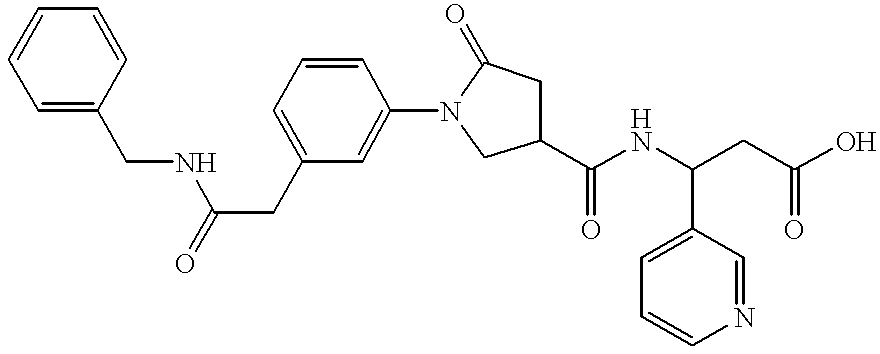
C(NC(CC1=CC=CC(N2CC(C(NC(CC(O)=O)C3=CC=CN=C3)=O)CC2=O)=C1)=O)C1=CC=CC=C1
